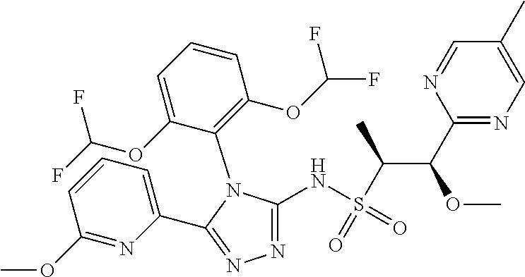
N1=C(NS(C(C(C2=NC=C(C)C=N2)OC)C)(=O)=O)N(C2=C(OC(F)F)C=CC=C2OC(F)F)C(C2=CC=CC(OC)=N2)=N1
